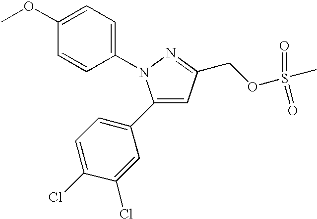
C1=C(C2=CC=C(Cl)C(Cl)=C2)N(C2=CC=C(OC)C=C2)N=C1COS(=O)(C)=O
